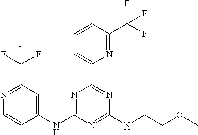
C1(NC2=NC(C3=CC=CC(C(F)(F)F)=N3)=NC(NCCOC)=N2)=CC(C(F)(F)F)=NC=C1
